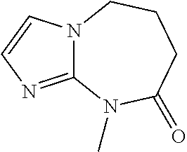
C12=NC=CN1CCCC(=O)N2C
